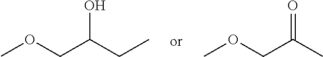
COCC(O)CC.COCC(=O)C
